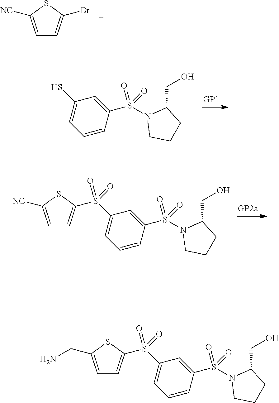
SC1=CC=CC(S(N2CCCC2CO)(=O)=O)=C1.C1=C(CN)SC(S(C2=CC=CC(S(N3CCCC3CO)(=O)=O)=C2)(=O)=O)=C1.C1=C([NC])SC(Br)=C1.C1=C([NC])SC(S(C2=CC=CC(S(N3CCCC3CO)(=O)=O)=C2)(=O)=O)=C1
